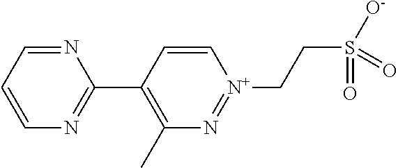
C1=C[N+](CCS([O-])(=O)=O)=NC(C)=C1C1=NC=CC=N1
